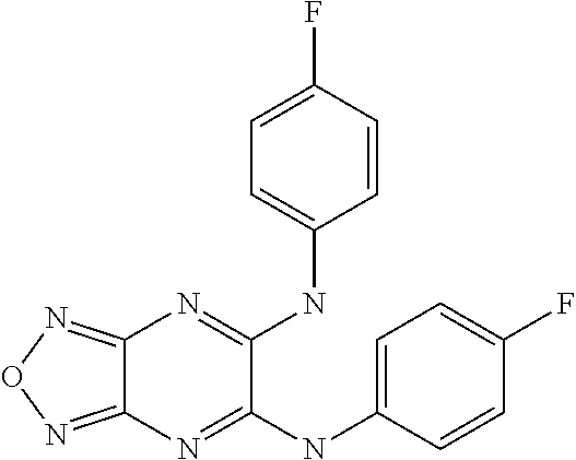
C12=NON=C1N=C(NC1=CC=C(F)C=C1)C(NC1=CC=C(F)C=C1)=N2
